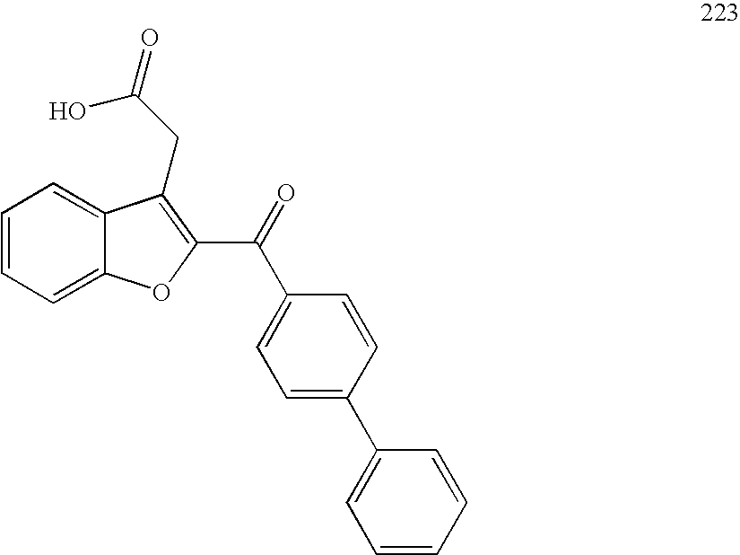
C1=CC=C2C(=C1)C(CC(=O)O)=C(C(=O)C1=CC=C(C3=CC=CC=C3)C=C1)O2
